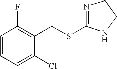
C1=CC=C(Cl)C(CSC2=NCCN2)=C1F
